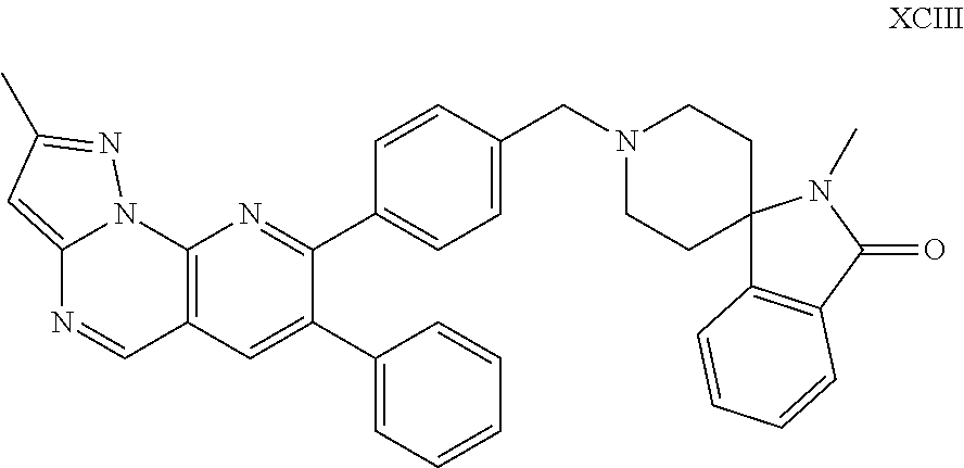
C12=CC(C)=NN1C1=C(C=N2)C=C(C2=CC=CC=C2)C(C2=CC=C(CN3CCC4(C5=C(C(=O)N4C)C=CC=C5)CC3)C=C2)=N1
